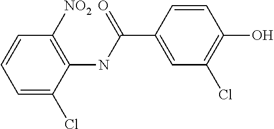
C1=C(Cl)C(NC(C2=CC(Cl)=C(O)C=C2)=O)=C([NO2])C=C1
